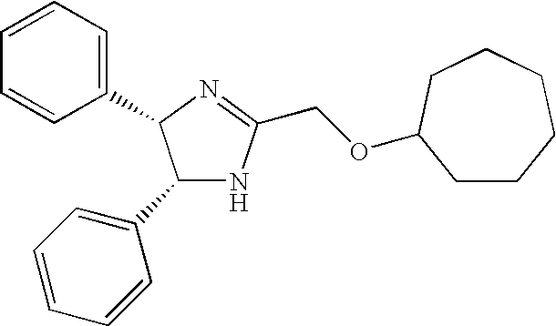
C1(C2=CC=CC=C2)NC(COC2CCCCCC2)=NC1C1=CC=CC=C1
